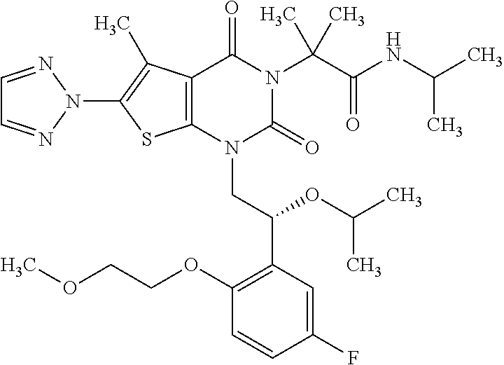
C12=C(C(C)=C(N3N=CC=N3)S1)C(=O)N(C(C(=O)NC(C)C)(C)C)C(=O)N2CC(C1=C(OCCOC)C=CC(F)=C1)OC(C)C
